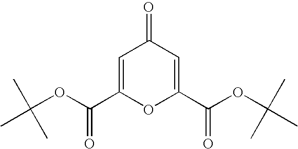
C1=C(C(OC(C)(C)C)=O)OC(C(OC(C)(C)C)=O)=CC1=O
